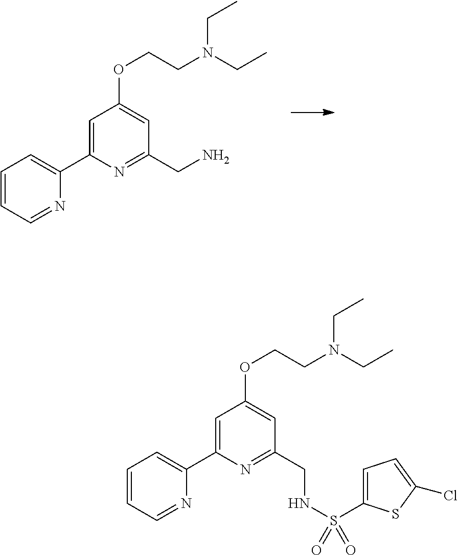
C1=CC=NC(C2=CC(OCCN(CC)CC)=CC(CN)=N2)=C1.C1=CC=NC(C2=CC(OCCN(CC)CC)=CC(CNS(C3=CC=C(Cl)S3)(=O)=O)=N2)=C1
